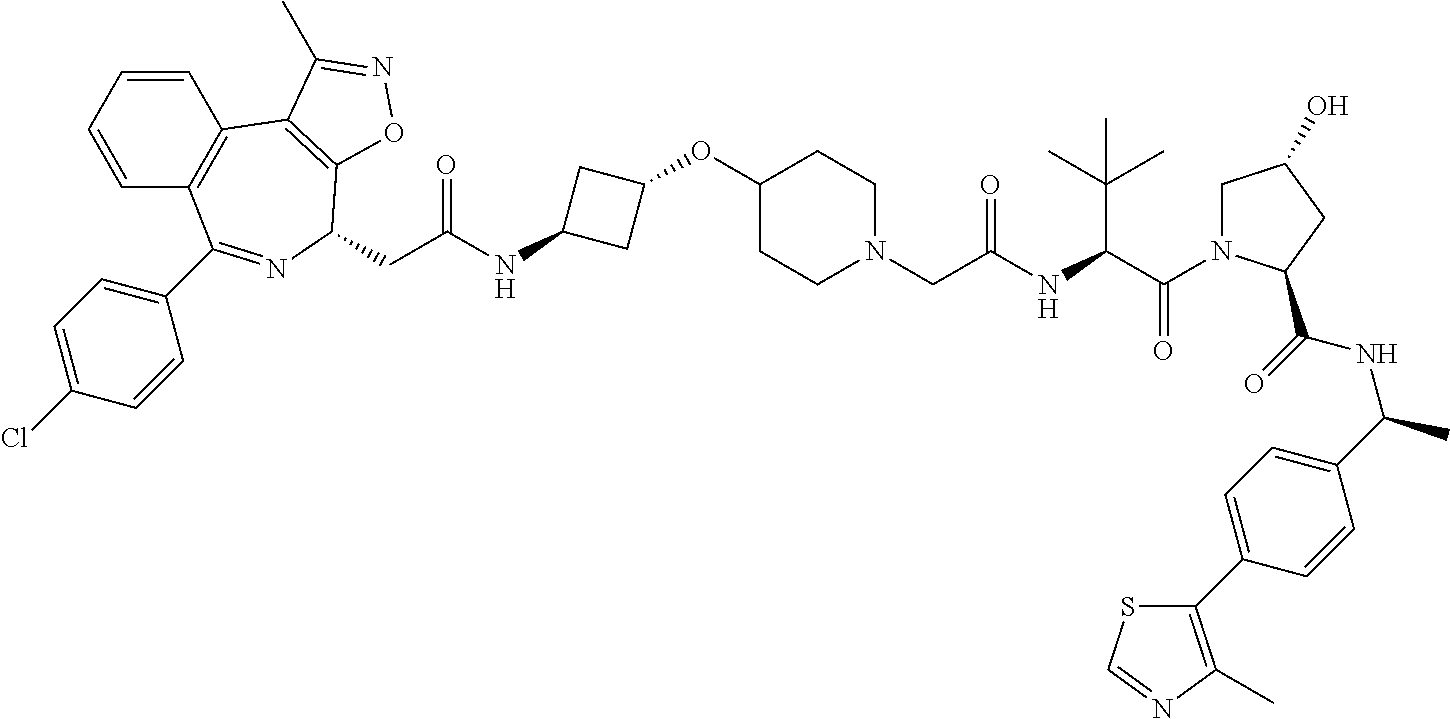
C1=CC=CC2=C1C1=C(C(CC(NC3CC(OC4CCN(CC(NC(C(=O)N5CC(O)CC5C(=O)NC(C)C5=CC=C(C6=C(C)N=CS6)C=C5)C(C)(C)C)=O)CC4)C3)=O)N=C2C2=CC=C(Cl)C=C2)ON=C1C
